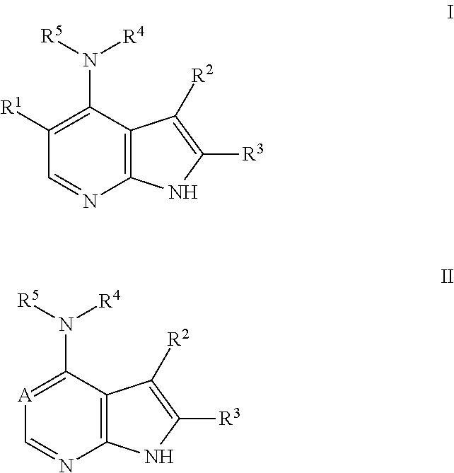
C1(N([R5])[R4])=C([R1])C=NC2=C1C([R2])=C([R3])N2.C1(N([R5])[R4])=[A]C=NC2=C1C([R2])=C([R3])N2
